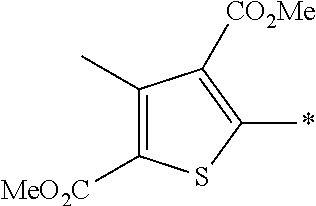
C1([MeO2C])=C(C)C([CO2Me])=C(*)S1
